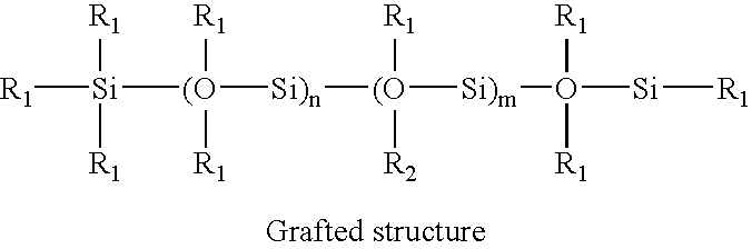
[R1][Si]([(O]([Si)n][(O]([Si)m]O([R1])([R1])[Si][R1])([R1])[R2])([R1])[R1])([R1])[R1]
